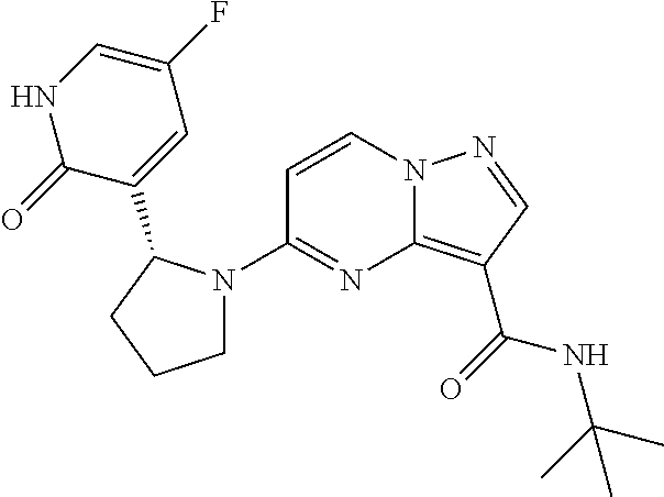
C1=CN2C(=C(C(=O)NC(C)(C)C)C=N2)N=C1N1CCCC1C1=CC(F)=CNC1=O
